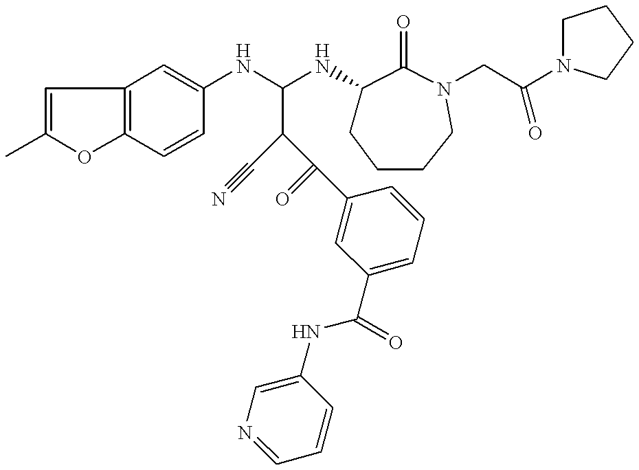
C1=C(C)OC2=C1C=C(NC(NC1CCCCN(CC(N3CCCC3)=O)C1=O)C(C(=O)C1=CC(C(NC3=CN=CC=C3)=O)=CC=C1)C#N)C=C2
